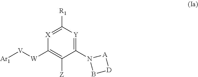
C1([R1])=[X]C([W][V][Ar1])=C([Z])C(N2B[D][A]2)=[Y]1
